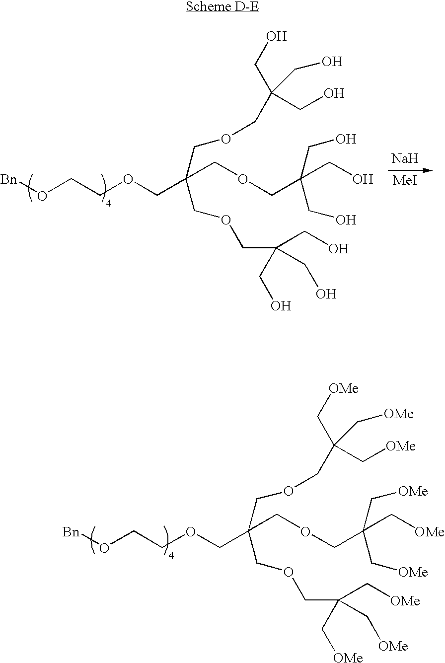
[Bn]OCCOCC(COCC(C[OMe])(C[OMe])C[OMe])(COCC(C[OMe])(C[OMe])C[OMe])COCC(C[OMe])(C[OMe])C[OMe].[Bn]OCCOCC(COCC(CO)(CO)CO)(COCC(CO)(CO)CO)COCC(CO)(CO)CO.[Na].[MeI]
